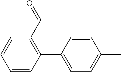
C1(C2=CC=C(C)C=C2)=C(C=O)C=CC=C1
